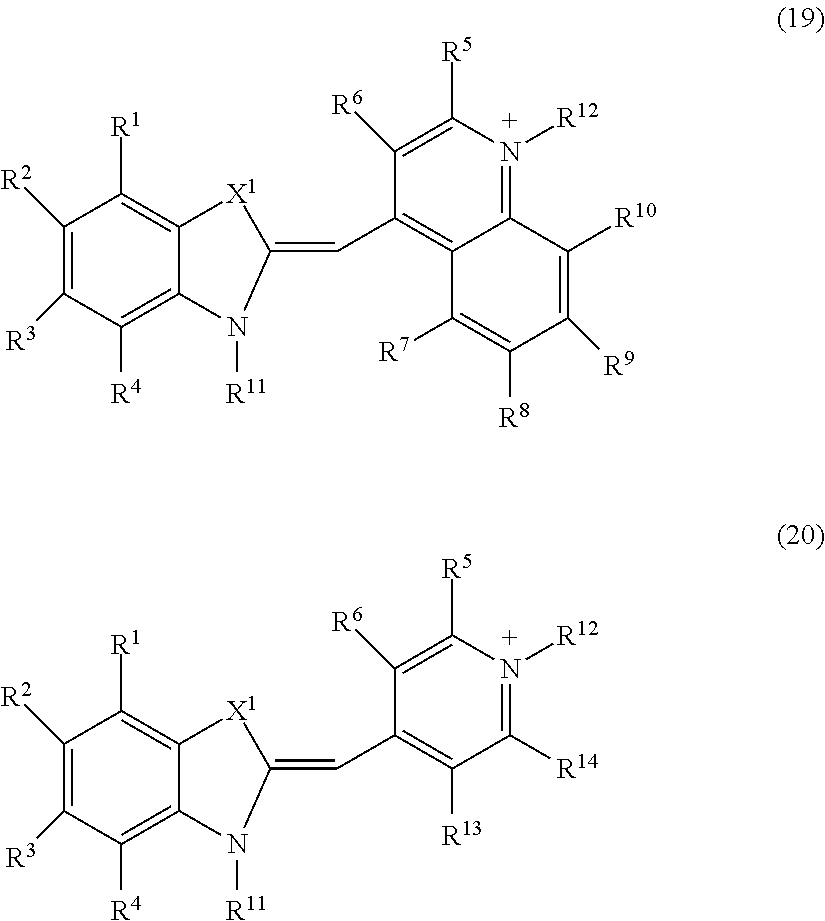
C1([R2])=C([R3])C([R4])=C2C(=C1[R1])[X1]C(=CC1=C3C(=N([R12])C([R5])=C1[R6])C([R10])=C([R9])C([R8])=C3[R7])N2[R11].C1([R2])=C([R3])C([R4])=C2C(=C1[R1])[X1]C(=CC1=C([R13])C([R14])=N([R12])C([R5])=C1[R6])N2[R11]
